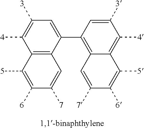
C12=C(C(C3=C4C(=C([4])C([3])=C3)C([5])=C([6])C([7])=C4)=CC([3])=C1[4])C=C([7])C([6])=C2[5]
